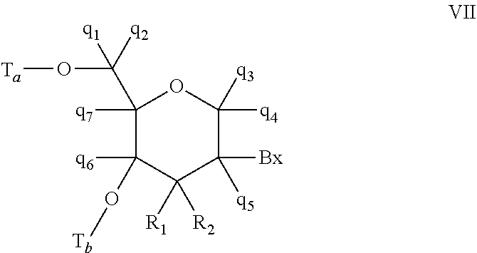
C1([q7])(C([q2])([q1])O[Ta])C(O[Tb])([q6])C([R1])([R2])C([Bx])([q5])C([q4])([q3])O1
